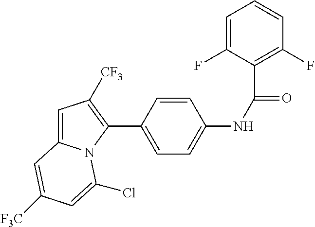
C1(C2=CC=C(NC(=O)C3=C(F)C=CC=C3F)C=C2)=C([CF3])C=C2N1C(Cl)=CC([F3C])=C2
